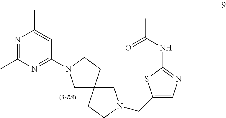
N1=C(C)N=C(N2CC3(CC2)CCN(CC2=CN=C(NC(C)=O)S2)C3)C=C1C
